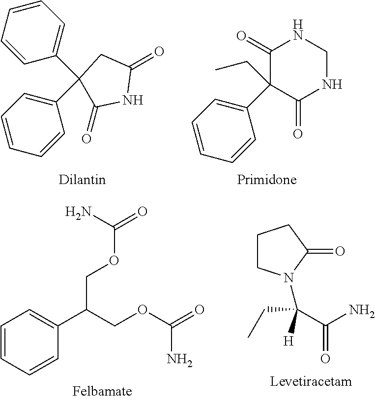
C1(=O)CC(C2=CC=CC=C2)(C2=CC=CC=C2)C(=O)N1.C1(=O)C(C2=CC=CC=C2)(CC)C(=O)NCN1.C1=CC=CC(C(COC(=O)N)COC(=O)N)=C1.C1CN(C(C(N)=O)(CC)[H])C(=O)C1
